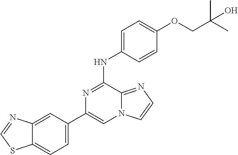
C1(C2=CC=C3C(=C2)N=CS3)=CN2C(=NC=C2)C(NC2=CC=C(OCC(C)(C)O)C=C2)=N1
